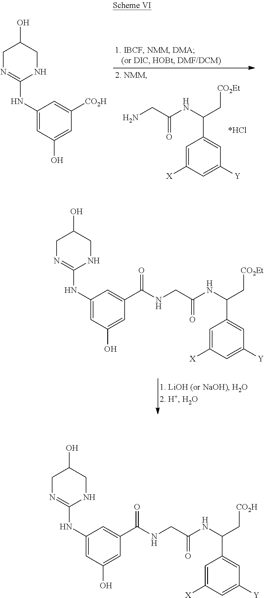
C1=C([X])C=C([Y])C=C1C(NC(CN)=O)C[CO2Et].C1N=C(NC2=CC(O)=CC([CO2H])=C2)NCC1O.C1N=C(NC2=CC(O)=CC(C(NCC(NC(C[CO2Et])C3=CC([Y])=CC([X])=C3)=O)=O)=C2)NCC1O.C1N=C(NC2=CC(O)=CC(C(NCC(NC(C[CO2H])C3=CC([Y])=CC([X])=C3)=O)=O)=C2)NCC1O
